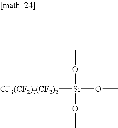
[CF3(CF2)7(CF2)2][Si](OC)(OC)OC
